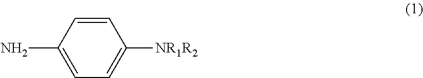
C1=C(N)C=CC([NR1R2])=C1
